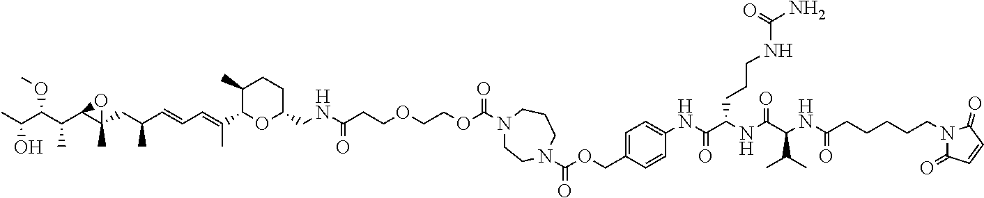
CC(C(C(C1C(CC(C=CC=C(C2OC(CNC(CCOCCOC(N3CCN(C(OCC4=CC=C(NC(C(NC(C(NC(CCCCCN5C(=O)C=CC5=O)=O)C(C)C)=O)CCCNC(N)=O)=O)C=C4)=O)CCC3)=O)=O)CCC2C)C)C)(C)O1)C)OC)O
